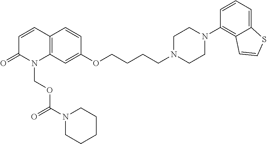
C12=C(C=C(OCCCCN3CCN(C4=C5C(=CC=C4)SC=C5)CC3)C=C1)N(COC(=O)N1CCCCC1)C(=O)C=C2
